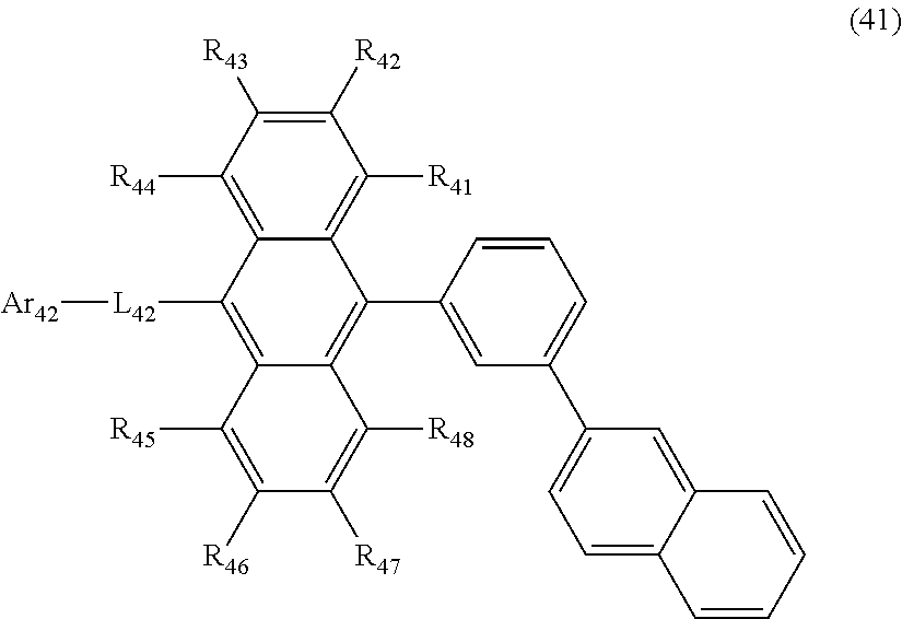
C1([R42])=C([R43])C([R44])=C2C(=C1[R41])C(C1=CC(C3=CC=C4C(=C3)C=CC=C4)=CC=C1)=C1C(=C2[L42][Ar42])C([R45])=C([R46])C([R47])=C1[R48]
